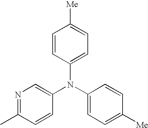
C1=CC(N(C2=CC=C([Me])C=C2)C2=CN=C(C)C=C2)=CC=C1[Me]
